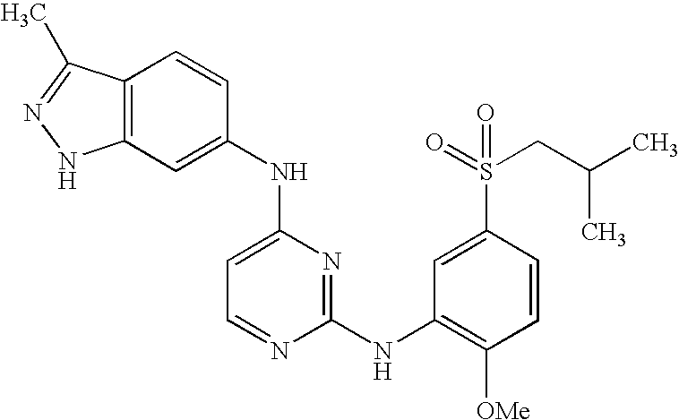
C12=C(C=C(NC3=CC=NC(NC4=C([OMe])C=CC(S(=O)(CC(C)C)=O)=C4)=N3)C=C1)NN=C2C
